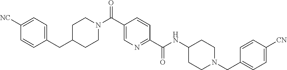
N(C(C1=NC=C(C(N2CCC(CC3=CC=C([CN])C=C3)CC2)=O)C=C1)=O)C1CCN(CC2=CC=C([CN])C=C2)CC1
